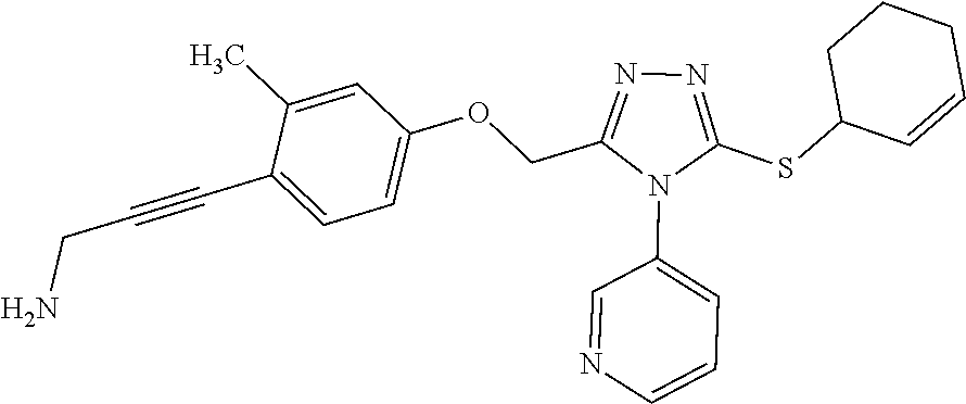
C1=C(C)C(C#CCN)=CC=C1OCC1=NN=C(SC2C=CCCC2)N1C1=CC=CN=C1
